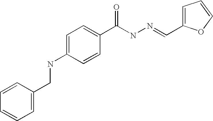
C1=CC(CNC2=CC=C(C(NN=CC3=CC=CO3)=O)C=C2)=CC=C1
